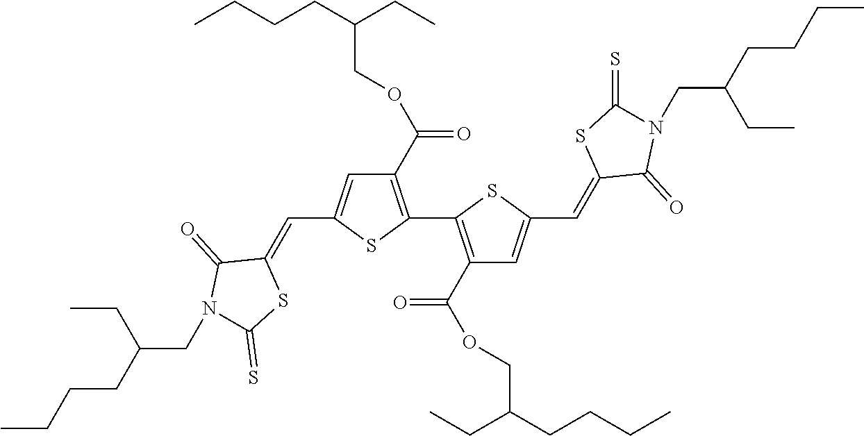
C1(C(OCC(CCCC)CC)=O)=C(C2=C(C(OCC(CCCC)CC)=O)C=C(C=C3C(=O)N(CC(CCCC)CC)C(=S)S3)S2)SC(C=C2C(=O)N(CC(CCCC)CC)C(=S)S2)=C1
